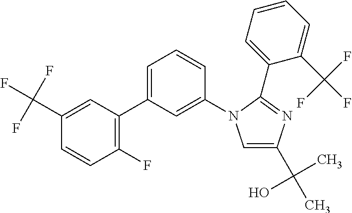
C1=CC=C(C2=C(F)C=CC(C(F)(F)F)=C2)C=C1N1C=C(C(O)(C)C)N=C1C1=CC=CC=C1C(F)(F)F
